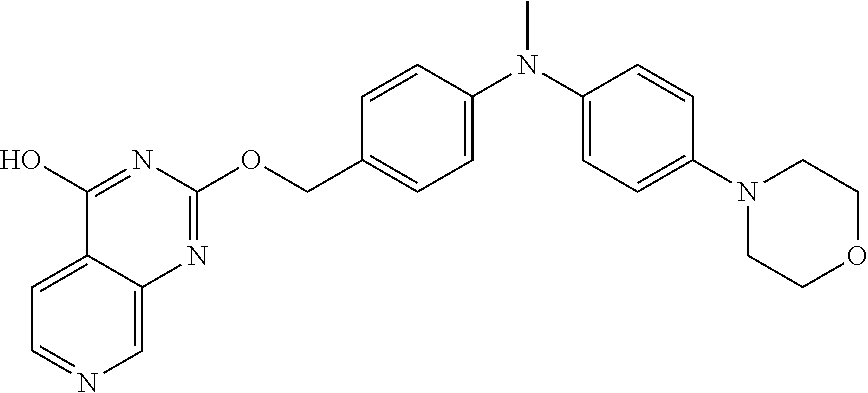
C12=CC=NC=C1N=C(OCC1=CC=C(N(C3=CC=C(N4CCOCC4)C=C3)C)C=C1)N=C2O
